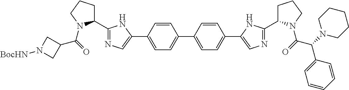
C1=CC(C2=CN=C(C3CCCN3C(=O)C3CN([BocHN])C3)N2)=CC=C1C1=CC=C(C2=CN=C(C3CCCN3C(C(C3=CC=CC=C3)N3CCCCC3)=O)N2)C=C1
